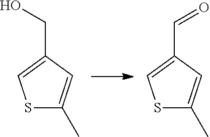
S1C(C)=CC(CO)=C1.S1C(C)=CC(C=O)=C1
